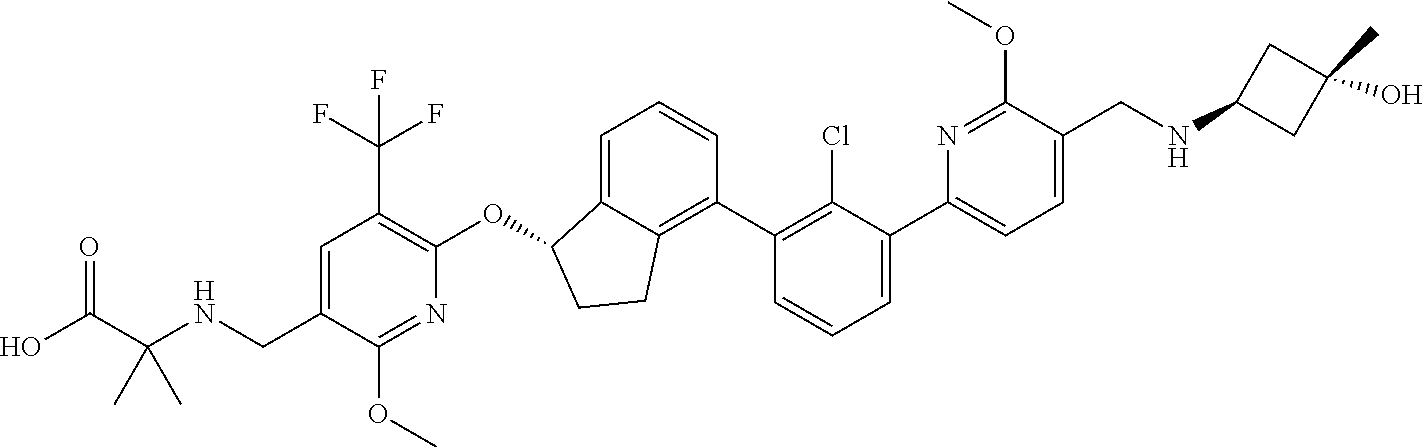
C1=C(CNC(C(O)=O)(C)C)C(OC)=NC(OC2C3=CC=CC(C4=C(Cl)C(C5=CC=C(CNC6CC(C)(O)C6)C(OC)=N5)=CC=C4)=C3CC2)=C1C(F)(F)F
